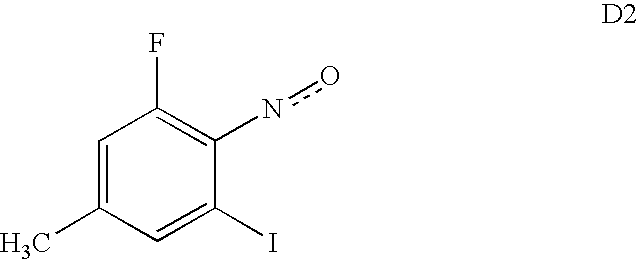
C1=C(C)C=C(I)C(no)=C1F
